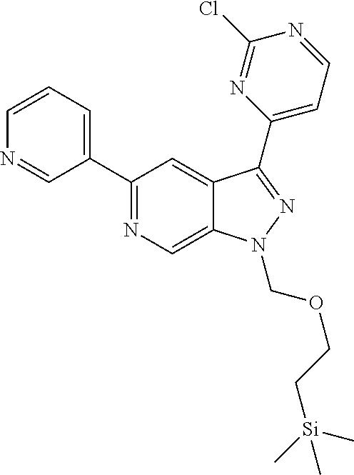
C1=CC=C(C2=NC=C3C(=C2)C(C2=CC=NC(Cl)=N2)=NN3COCC[Si](C)(C)C)C=N1
